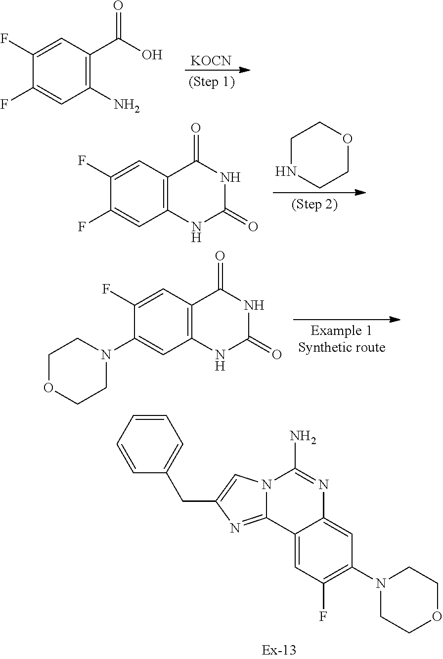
C1(F)=C(N2CCOCC2)C=C2C(=C1)C1=NC(CC3=CC=CC=C3)=CN1C(N)=N2.[KOCN].C1(N)=C(C(=O)O)C=C(F)C(F)=C1.C1NCCOC1.C12=C(C=C(F)C(F)=C1)C(=O)NC(=O)N2.C12=C(C=C(F)C(N3CCOCC3)=C1)C(=O)NC(=O)N2
